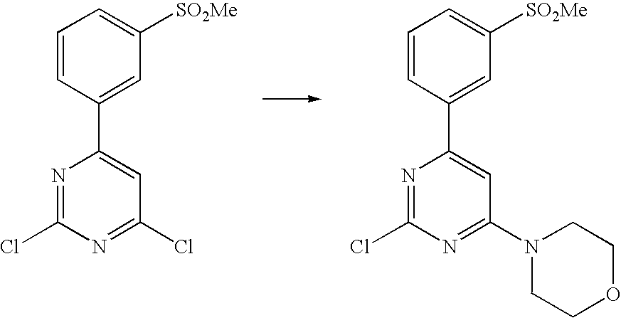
N1=C(Cl)N=C(Cl)C=C1C1=CC([SO2Me])=CC=C1.N1=C(Cl)N=C(N2CCOCC2)C=C1C1=CC([SO2Me])=CC=C1
